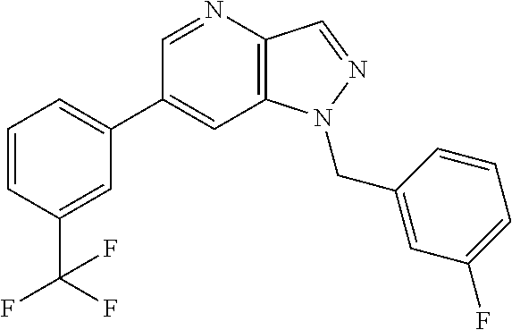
C1(C2=CC=CC(C(F)(F)F)=C2)=CC2=C(C=NN2CC2=CC(F)=CC=C2)N=C1
